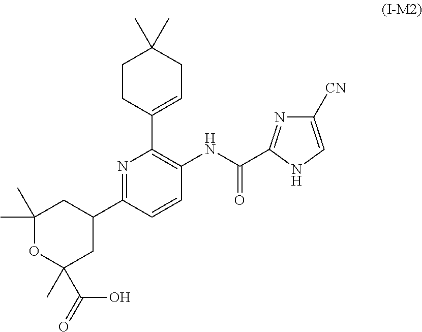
C1CC(C2=C(NC(=O)C3=NC([CN])=CN3)C=CC(C3CC(C)(C)OC(C)(C(O)=O)C3)=N2)=CCC1(C)C
